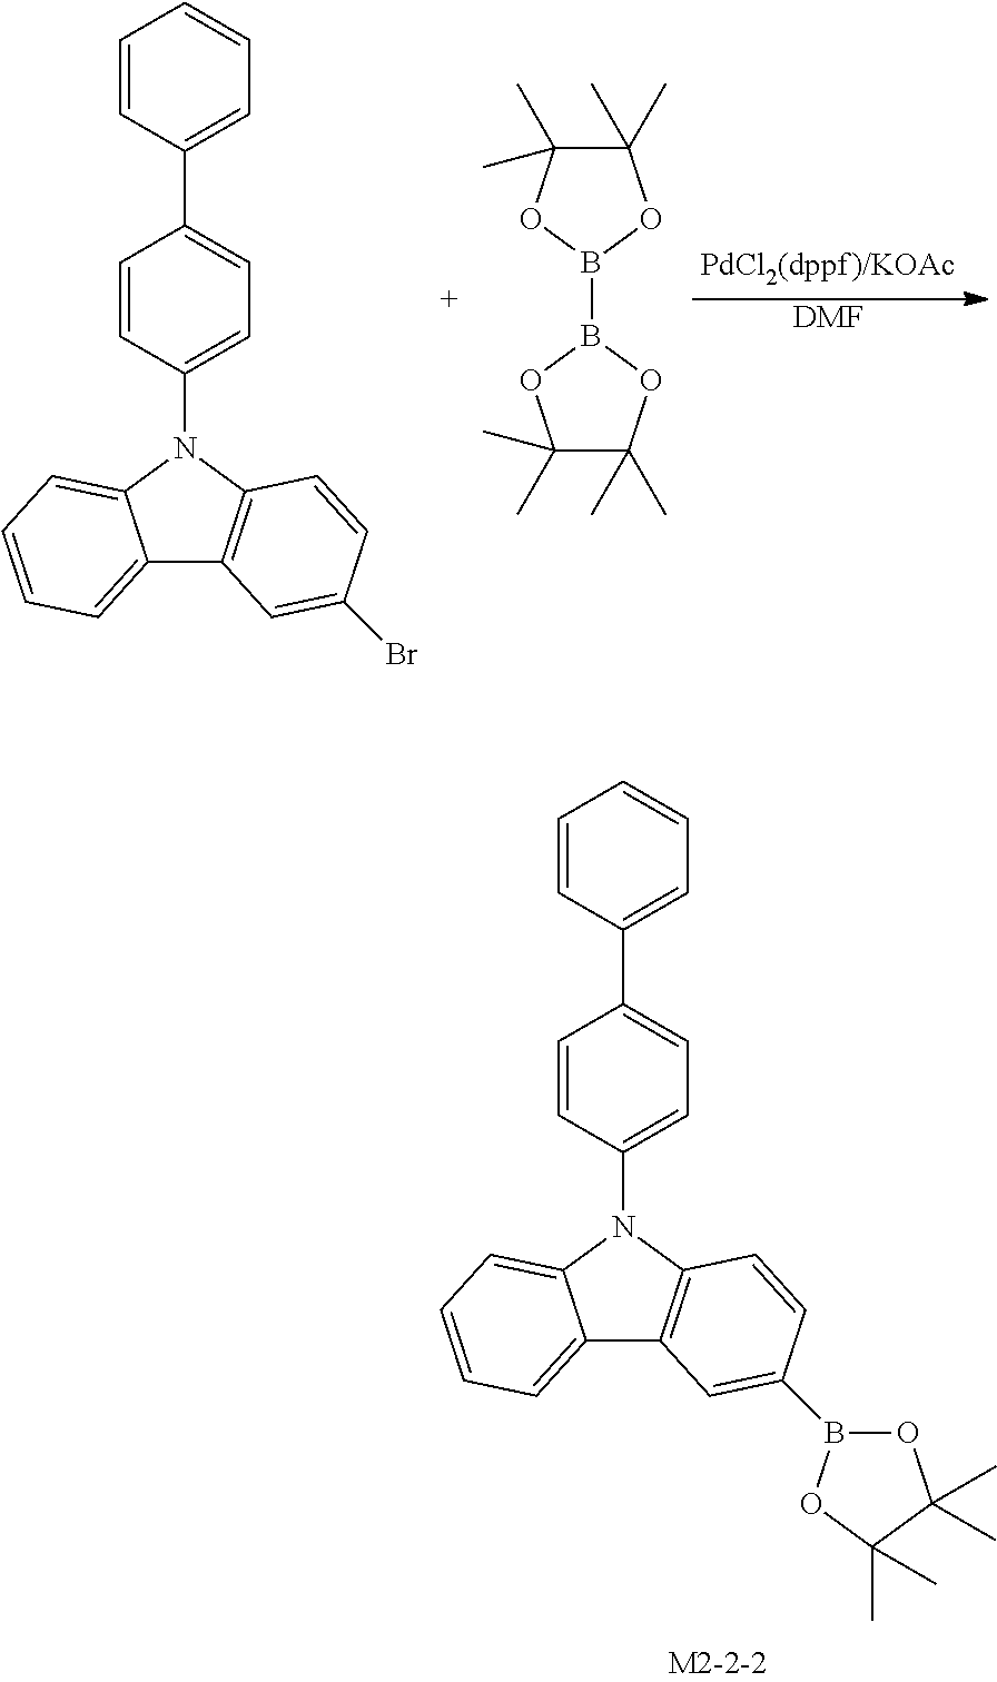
C12=CC=CC=C1N(C1=CC=C(C3=CC=CC=C3)C=C1)C1=C2C=C(Br)C=C1.B1(B2OC(C)(C)C(C)(C)O2)OC(C)(C)C(C)(C)O1.[DMF].C12=CC=CC=C1N(C1=CC=C(C3=CC=CC=C3)C=C1)C1=C2C=C(B2OC(C)(C)C(C)(C)O2)C=C1
